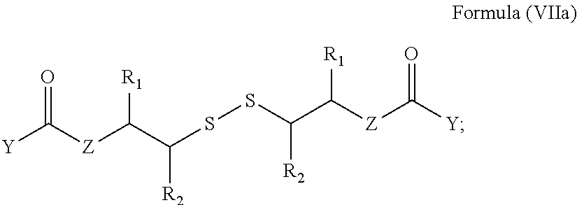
[Y]C([Z]C(C([R2])SSC(C([Z]C([Y])=O)[R1])[R2])[R1])=O
